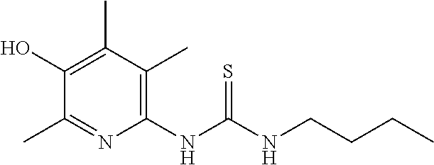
C1(NC(NCCCC)=S)=C(C)C(C)=C(O)C(C)=N1
